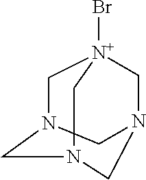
C1N2CN(C[N+]1(C)Br)CNC2
